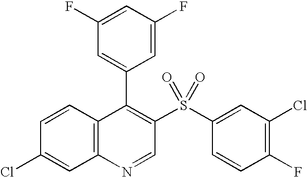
C12=C(C=CC(Cl)=C1)C(C1=CC(F)=CC(F)=C1)=C(S(C1=CC(Cl)=C(F)C=C1)(=O)=O)C=N2
